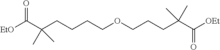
[EtO]C(C(CCCCOCCCC(C([OEt])=O)(C)C)(C)C)=O
